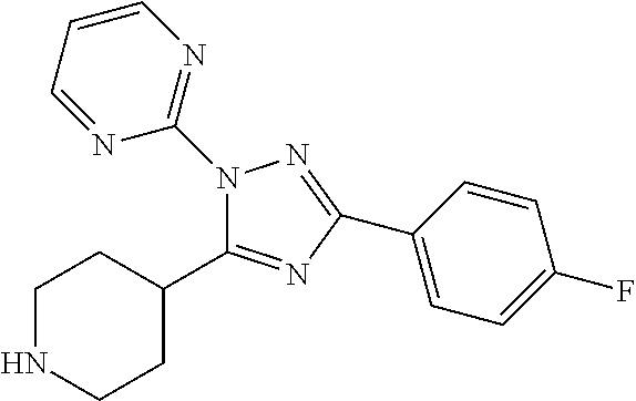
C1(C2CCNCC2)=NC(C2=CC=C(F)C=C2)=NN1C1=NC=CC=N1
